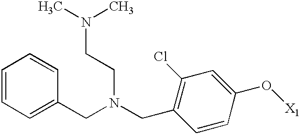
C(C1=C(Cl)C=C(O[X1])C=C1)N(CC1=CC=CC=C1)CCN(C)C
